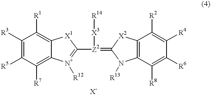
C1([R3])=C([R5])C([R7])=C2C(=C1[R1])[X1]C([Z2](=C1N([R13])C3=C(C([R2])=C([R4])C([R6])=C3[R8])[X2]1)[X3][R14])=[N+]2[R12]
